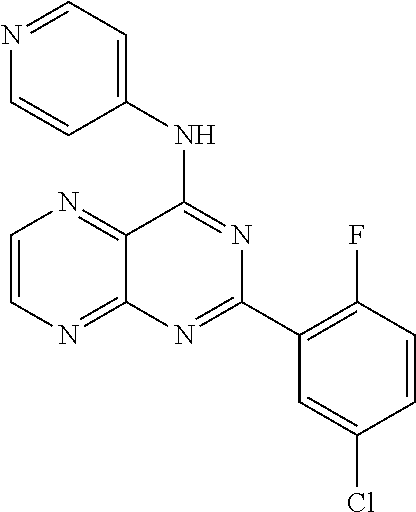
C1=CN=C2C(=N1)C(NC1=CC=NC=C1)=NC(C1=C(F)C=CC(Cl)=C1)=N2
